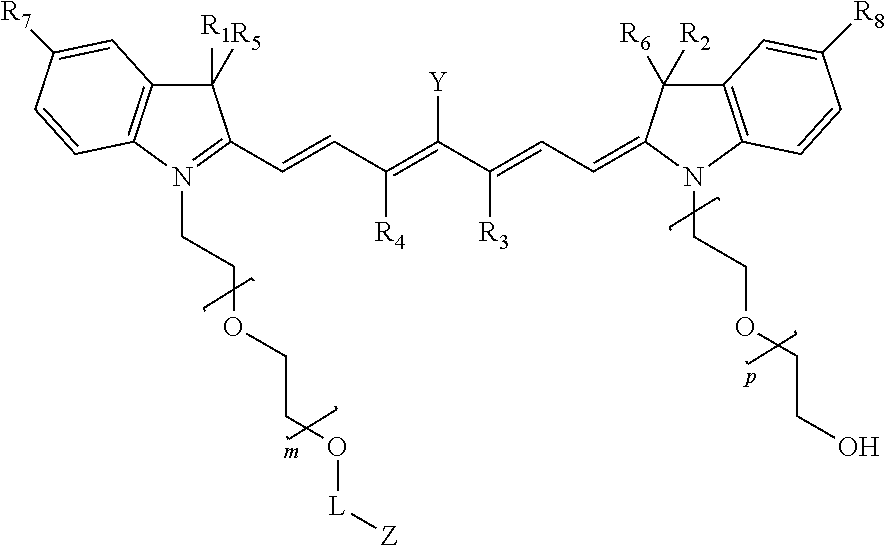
C1([R5])([R1])C2=C(N(CCOCCO[L][Z])=C1C=CC(=C(C(=CC=C1N(CCOCCO)C3=C(C=C([R8])C=C3)C1([R6])[R2])[R3])[Y])[R4])C=CC([R7])=C2
